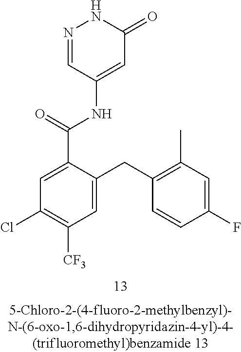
N1=CC(NC(C2=CC(Cl)=C([CF3])C=C2CC2=C(C)C=C(F)C=C2)=O)=CC(=O)N1
